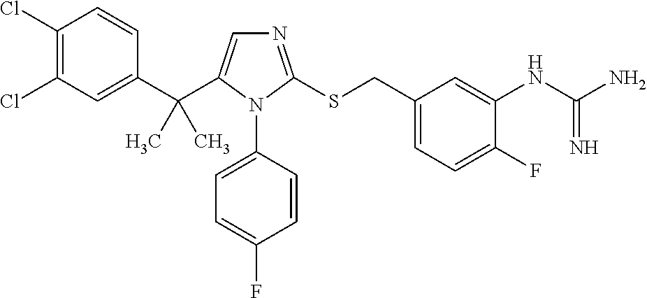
C1(C(C)(C)C2=CN=C(SCC3=CC=C(F)C(NC(N)=N)=C3)N2C2=CC=C(F)C=C2)=CC(Cl)=C(Cl)C=C1
